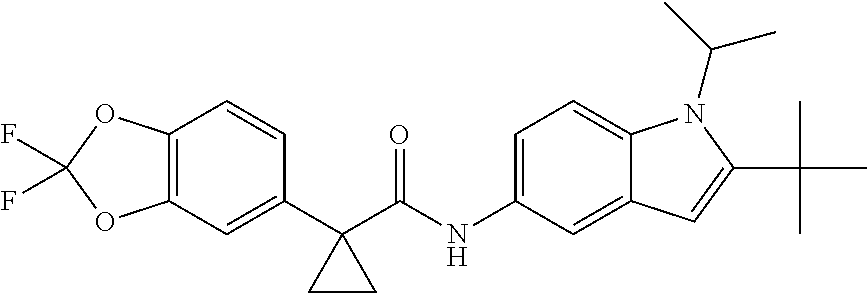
C1(C2(C(NC3=CC=C4C(=C3)C=C(C(C)(C)C)N4C(C)C)=O)CC2)=CC2=C(C=C1)OC(F)(F)O2
